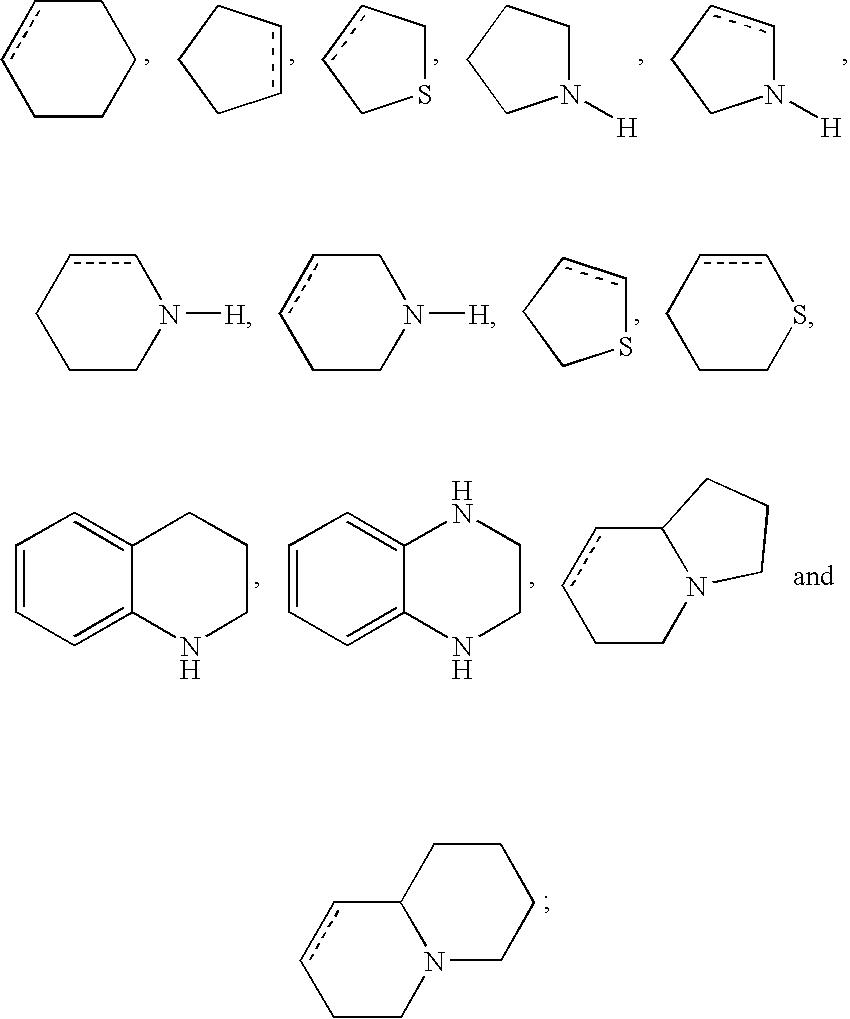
C1ccCCC1.c1cCCC1.S1CccC1.N1([H])CCCC1.N1([H])ccCC1.c1cCCCN1[H].C1ccCCN1[H].S1ccCC1.c1cCCCS1.C12ccCCN1CCC2.C1=CC=C2C(=C1)CCCN2.C1=CC=C2C(=C1)NCCN2.C12ccCCN1CCCC2
